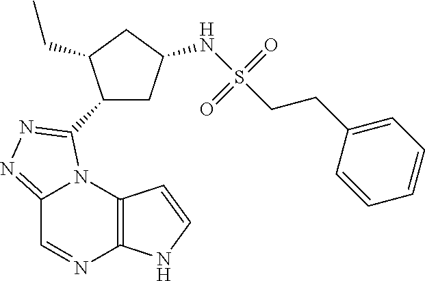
C12=C(N3C(=NN=C3C3CC(NS(CCC4=CC=CC=C4)(=O)=O)CC3CC)C=N1)C=CN2
